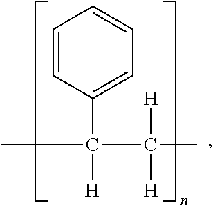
C1=CC(C(C)(C([H])([H])C)[H])=CC=C1
